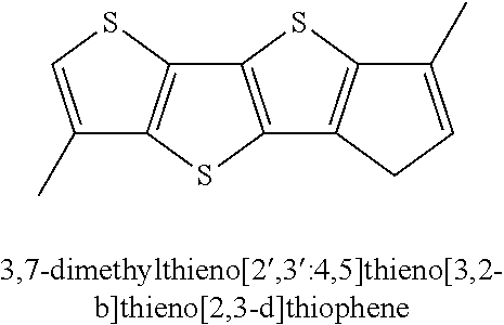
C1(C)=CSC2=C1SC1=C2SC2=C1CC=C2C
